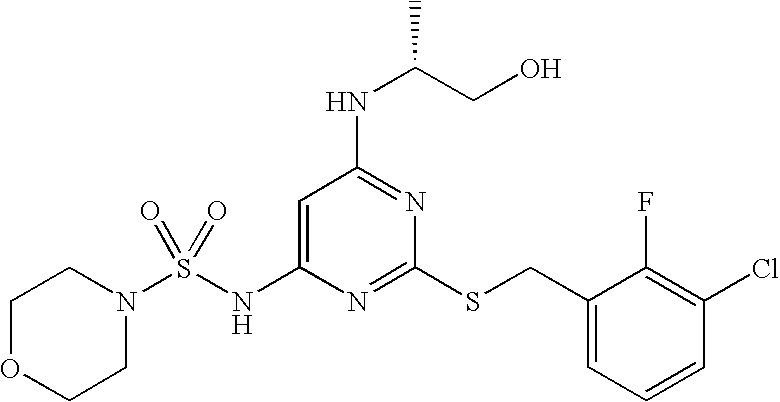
C1=C(NS(N2CCOCC2)(=O)=O)N=C(SCC2=CC=CC(Cl)=C2F)N=C1NC(CO)C
